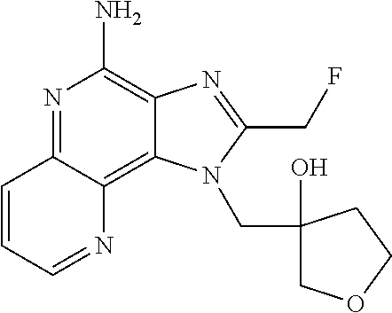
C1=CC2=NC(N)=C3C(=C2N=C1)N(CC1(O)COCC1)C(CF)=N3
